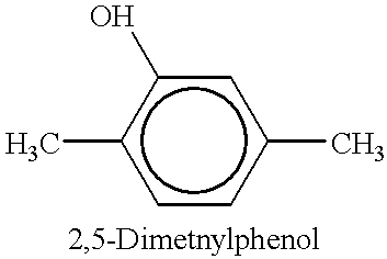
c1c(C)cc(O)c(C)c1
